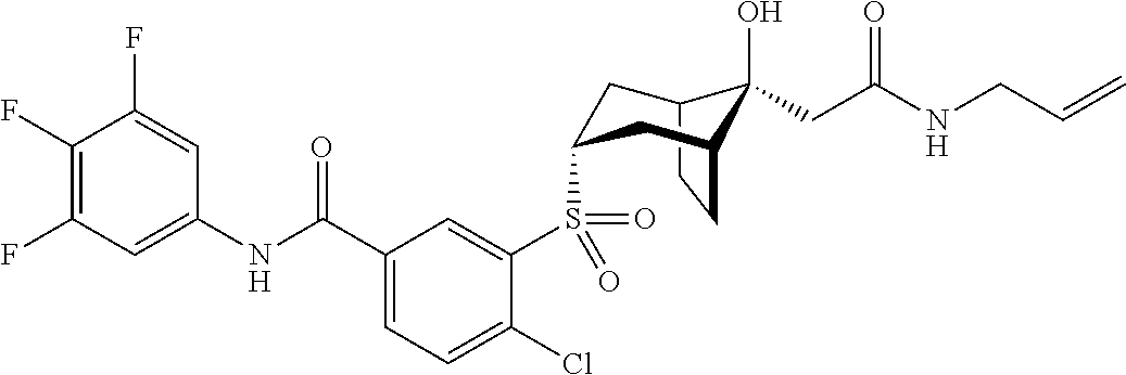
C1(F)=C(F)C=C(NC(C2=CC=C(Cl)C(S(=O)(=O)C3CC4C(O)(CC(NCC=C)=O)C(CC4)C3)=C2)=O)C=C1F
